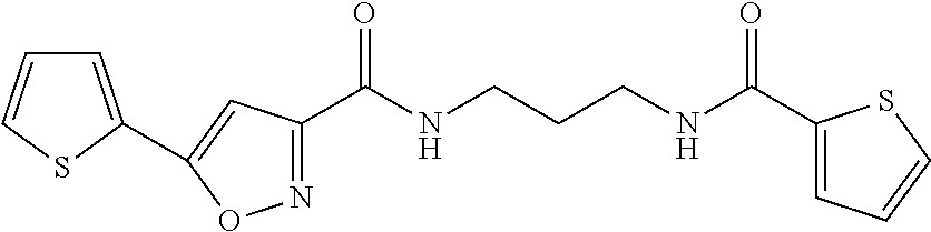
N1=C(C(NCCCNC(C2=CC=CS2)=O)=O)C=C(C2=CC=CS2)O1
